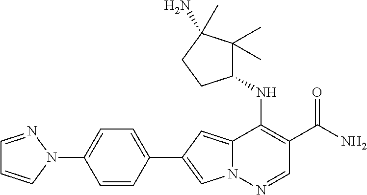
N12C(=CC(C3=CC=C(N4C=CC=N4)C=C3)=C1)C(NC1C(C)(C)C(N)(C)CC1)=C(C(N)=O)C=N2
